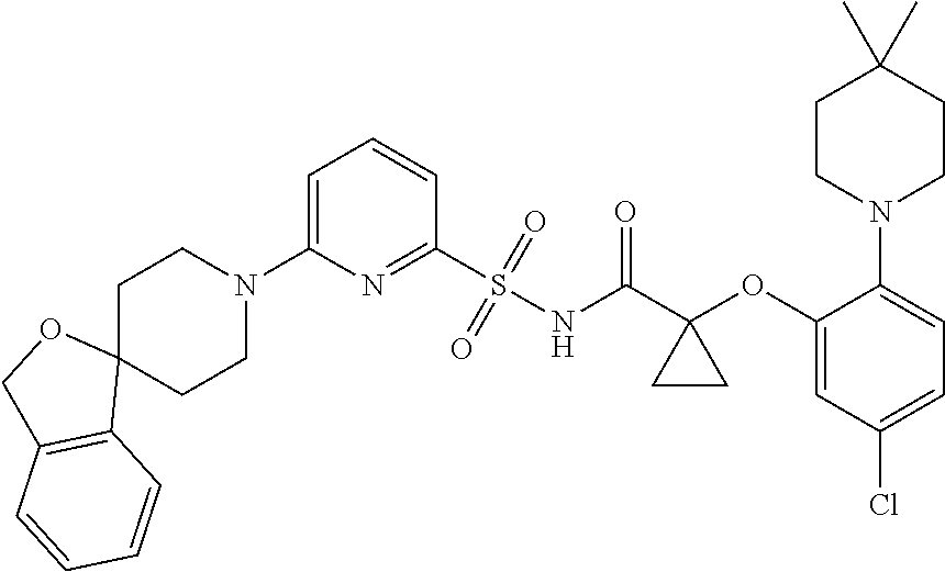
C1(S(NC(C2(OC3=CC(Cl)=CC=C3N3CCC(C)(C)CC3)CC2)=O)(=O)=O)=NC(N2CCC3(CC2)OCC2=C3C=CC=C2)=CC=C1
